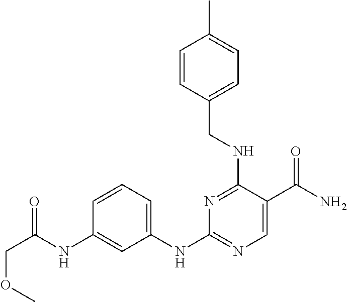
C1=CC(NC(=O)COC)=CC(NC2=NC=C(C(N)=O)C(NCC3=CC=C(C)C=C3)=N2)=C1
